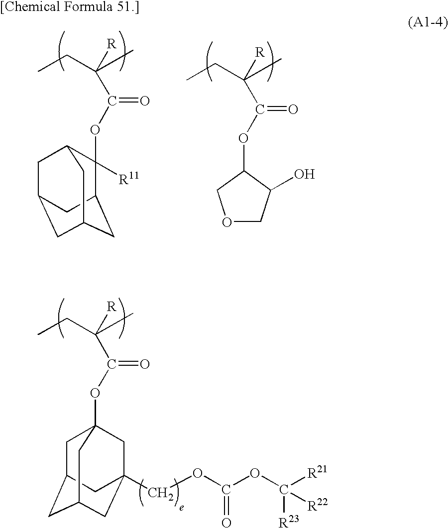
C1C2CC3CC(COC(OC([R21])([R22])[R23])=O)(C2)CC1(OC(=O)C(CC)(C)[R])C3.C12CC3CC(C1)CC(C3)C2(OC(=O)C(CC)(C)[R])[R11].O(C(=O)C(CC)(C)[R])C1C(O)COC1
